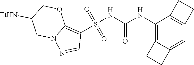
S(NC(NC1=C2C(=CC3=C1CC3)CC2)=O)(C1=C2N(N=C1)CC([EtHN])CO2)(=O)=O
